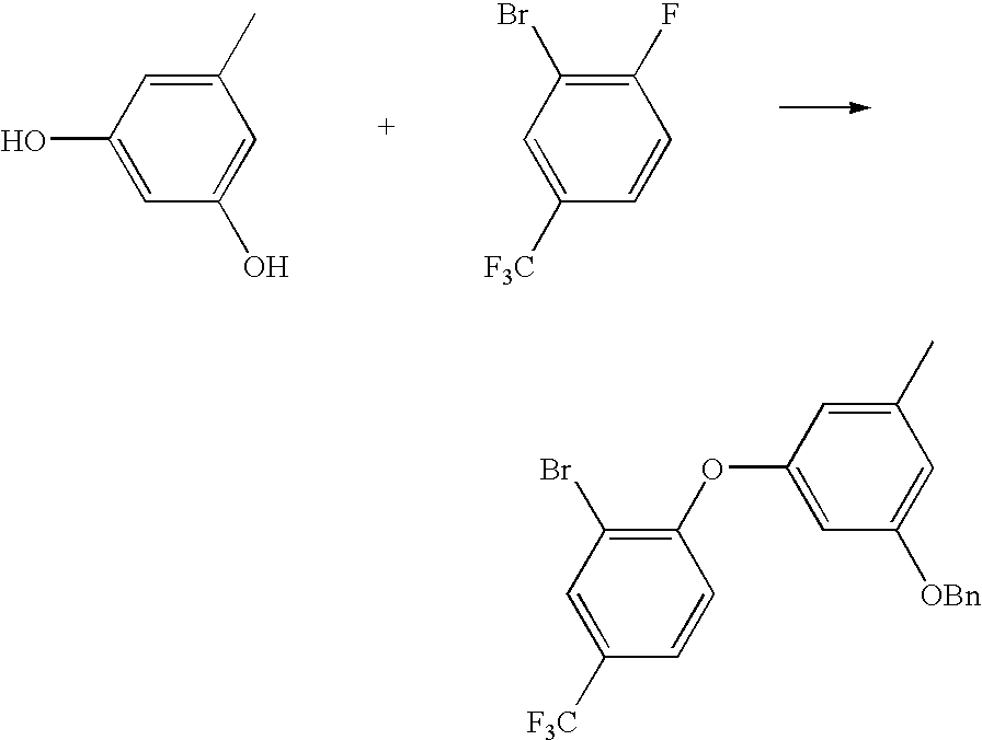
C1=C(C)C=C(O)C=C1O.C1(Br)=C(F)C=CC([F3C])=C1.C1(Br)=C(OC2=CC([OBn])=CC(C)=C2)C=CC([F3C])=C1
